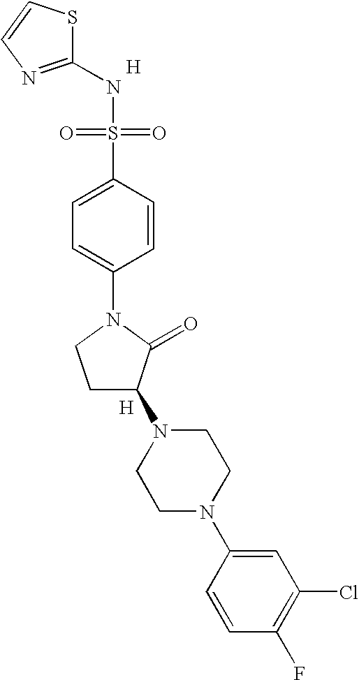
[H].S1C(NS(=O)(=O)C2=CC=C(N3CCC(N4CCN(C5=CC(Cl)=C(F)C=C5)CC4)C3=O)C=C2)=NC=C1.[H]
